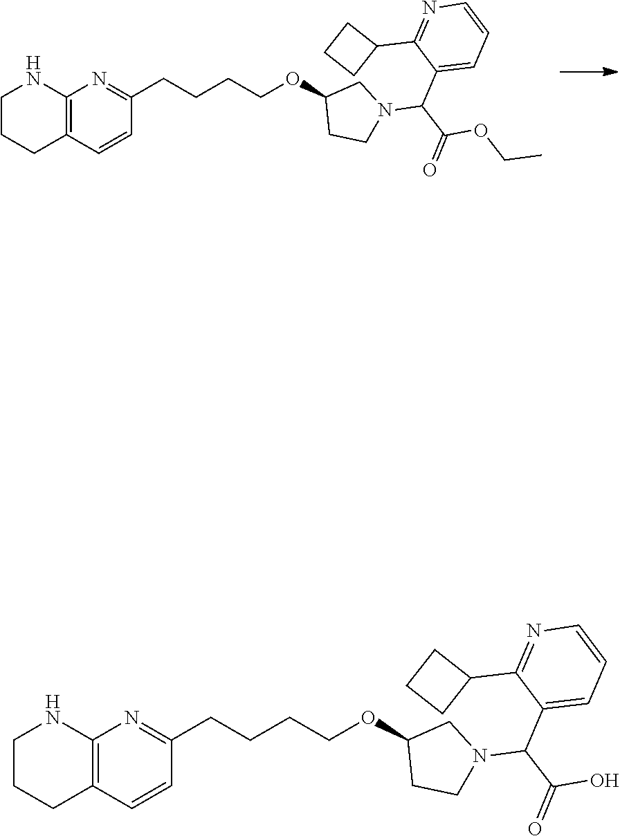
C1CCC2=C(N1)N=C(CCCCOC1CCN(C(C(=O)OCC)C3=CC=CN=C3C3CCC3)C1)C=C2.C1CCC2=C(N1)N=C(CCCCOC1CCN(C(C(=O)O)C3=CC=CN=C3C3CCC3)C1)C=C2
